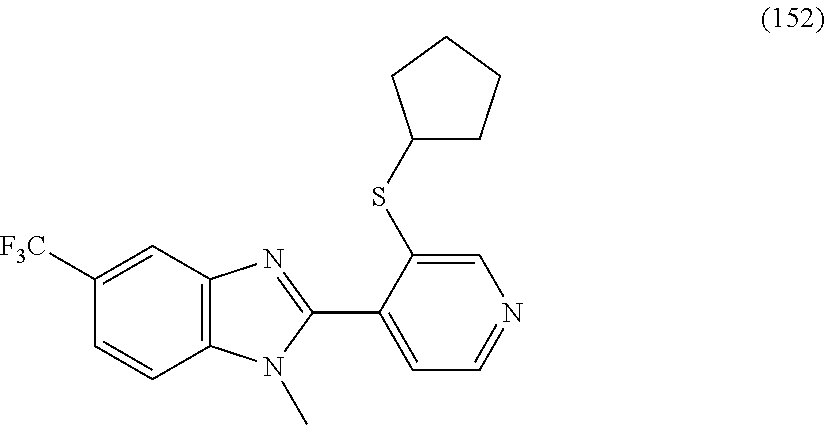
C1([F3C])=CC2=C(C=C1)N(C)C(C1=CC=NC=C1SC1CCCC1)=N2
